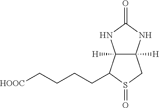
C12([H])C([H])(NC(=O)N1)CS(=O)C2CCCC[HOOC]
